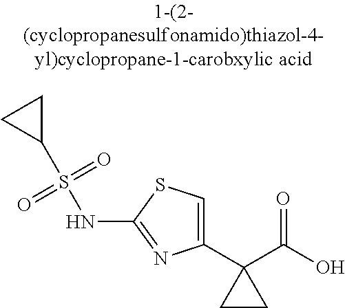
C1(C2(C(=O)O)CC2)=CSC(NS(=O)(=O)C2CC2)=N1
